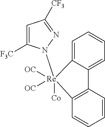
C1=C([F3C])N([Re]2([Co])([OC])([OC])C3=CC=CC=C3C3=C2C=CC=C3)N=C1[CF3]
